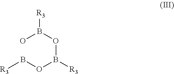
OB(OB(OB[R3])[R3])[R3]
